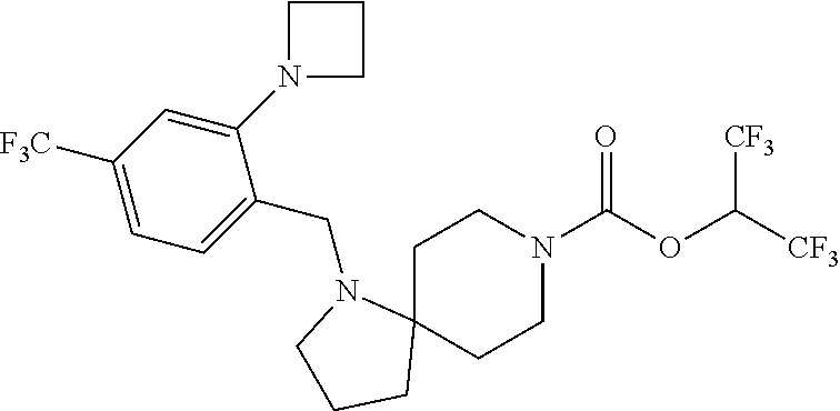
C1C2(CCN(C(OC([CF3])[CF3])=O)C1)N(CC1=CC=C([F3C])C=C1N1CCC1)CCC2
